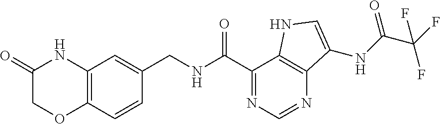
C1(=O)COC2=C(N1)C=C(CNC(C1=NC=NC3=C1NC=C3NC(C(F)(F)F)=O)=O)C=C2
